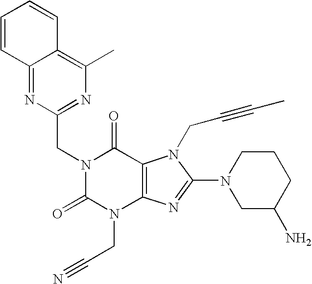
C12=NC(CN3C(=O)N(CC#N)C4=C(C3=O)N(CC#CC)C(N3CC(N)CCC3)=N4)=NC(C)=C1C=CC=C2
